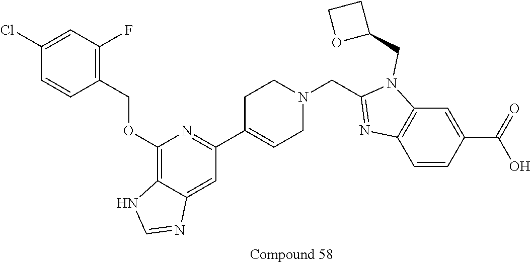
C1=C(Cl)C=CC(COC2=C3C(=CC(C4=CCN(CC5=NC6=C(N5CC5CCO5)C=C(C(O)=O)C=C6)CC4)=N2)N=CN3)=C1F
